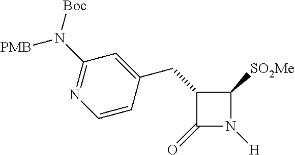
C1(=O)N([H])C([SO2Me])C1CC1=CC(N([Boc])[PMB])=NC=C1
